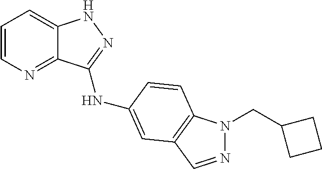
C1=CN=C2C(=C1)NN=C2NC1=CC2=C(N(CC3CCC3)N=C2)C=C1
